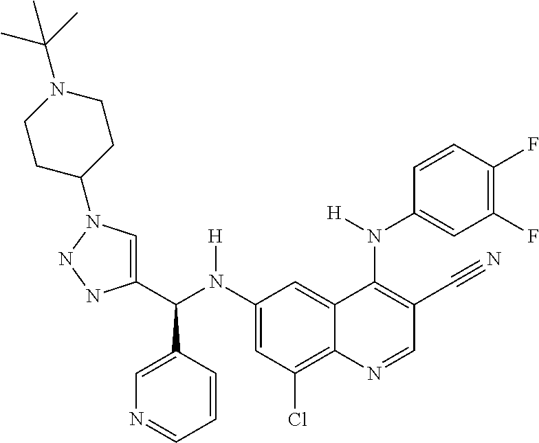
C1(N(C(C2=CN(C3CCN(C(C)(C)C)CC3)NN2)C2=CN=CC=C2)[H])=CC(Cl)=C2C(=C1)C(N(C1=CC(F)=C(F)C=C1)[H])=C(C#N)C=N2
